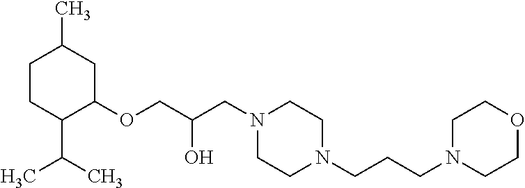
C1CC(C(C)C)C(OCC(O)CN2CCN(CCCN3CCOCC3)CC2)CC1C
